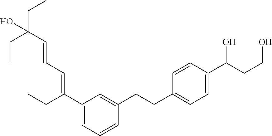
C1=CC(C(CCO)O)=CC=C1CCC1=CC(C(CC)=CC=CC(O)(CC)CC)=CC=C1
